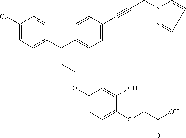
C1=C(Cl)C=CC(C(C2=CC=C(C#CCN3C=CC=N3)C=C2)=CCOC2=CC=C(OCC(O)=O)C(C)=C2)=C1
